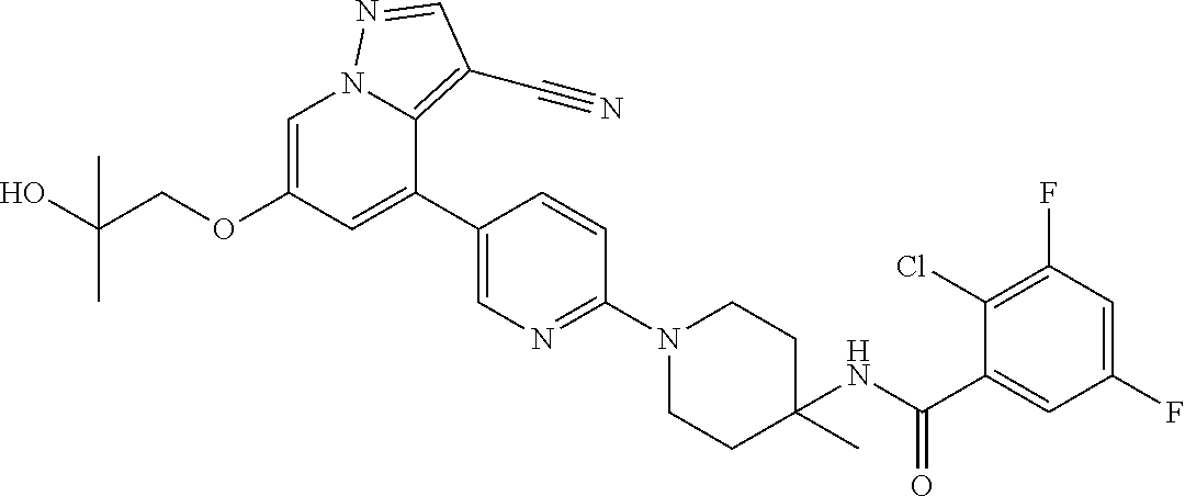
C1=C(OCC(O)(C)C)C=C(C2=CN=C(N3CCC(NC(C4=CC(F)=CC(F)=C4Cl)=O)(C)CC3)C=C2)C2=C(C#N)C=NN12
